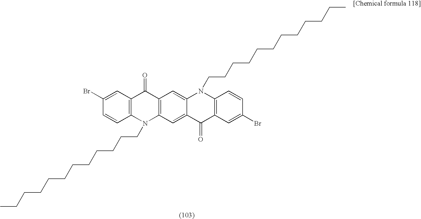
C12=C(C=CC(Br)=C1)N(CCCCCCCCCCCC)C1=C(C2=O)C=C2C(=C1)C(=O)C1=C(N2CCCCCCCCCCCC)C=CC(Br)=C1
